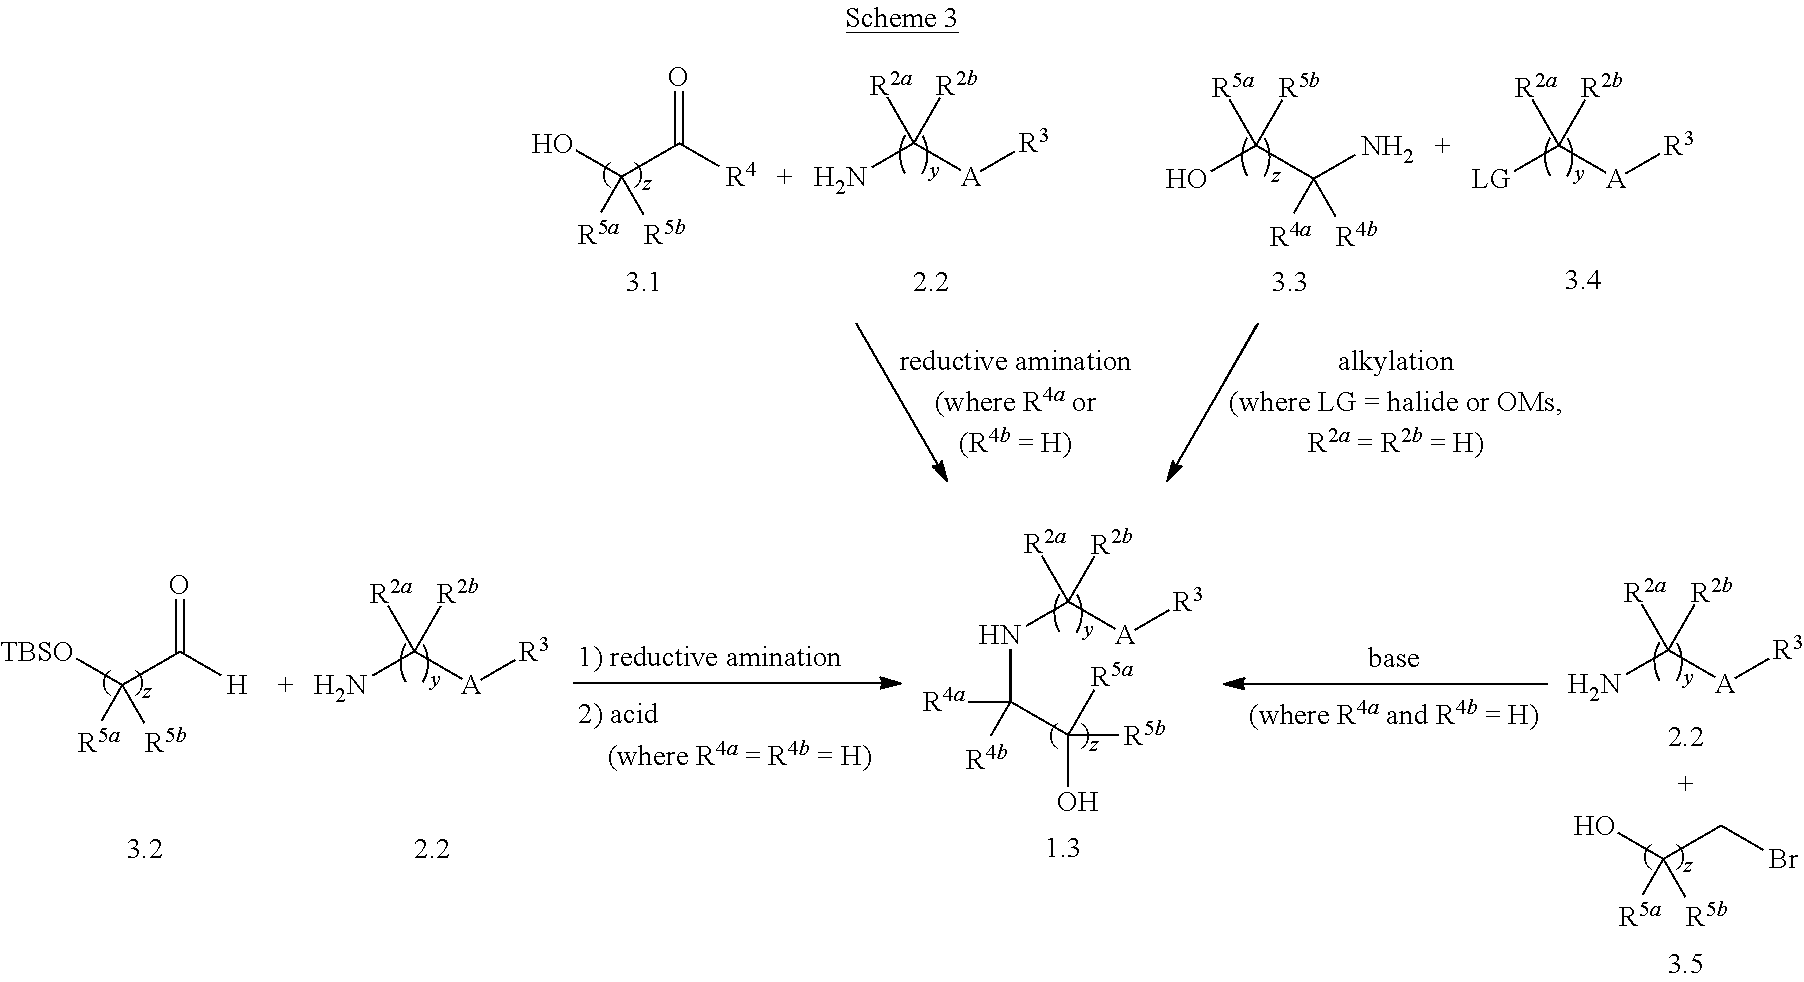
C(=O)(C(O)([R5a])[R5b])[R4].C([A][R3])([R2a])([R2b])N.C([A][R3])([R2a])([R2b])[LG].C(C(N)([R4a])[R4b])([R5a])([R5b])O.C(NC([A][R3])([R2a])[R2b])([R4a])([R4b])C([R5b])(O)[R5a].C(=O)(C([TBSO])([R5a])[R5b])[H].C([A][R3])([R2a])([R2b])N.C(C(O)([R5a])[R5b])Br.C([A][R3])([R2a])([R2b])N
